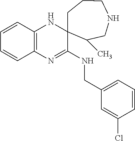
C12=C(C=CC=C1)NC1(C(NCC3=CC=CC(Cl)=C3)=N2)CCCNCC1C
